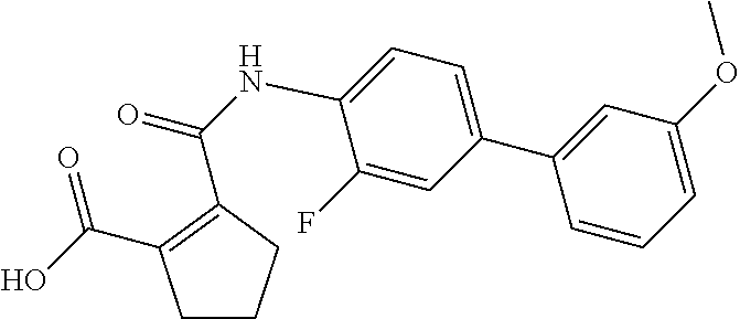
C1=C(C2=CC=C(NC(=O)C3=C(C(O)=O)CCC3)C(F)=C2)C=CC=C1OC
